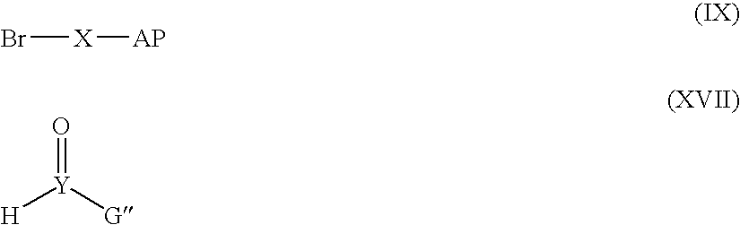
Br[X][AP].[H][Y]([G])=O
